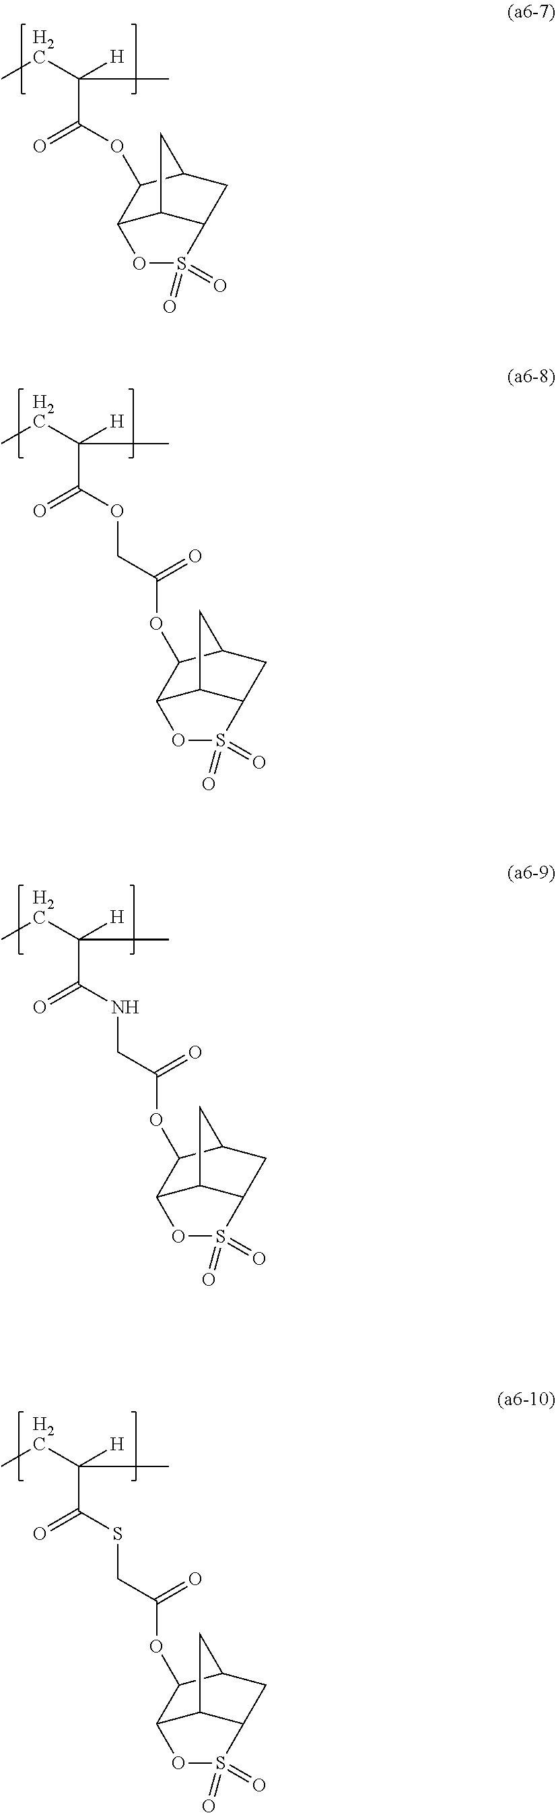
C12C3C(CC(C1OC(C(CC)([H])C)=O)C3)S(=O)(=O)O2.CCC([H])(C)C(OCC(OC1C2C3C(CC1C3)S(=O)(=O)O2)=O)=O.CCC([H])(C)C(NCC(OC1C2C3C(CC1C3)S(=O)(=O)O2)=O)=O.CCC([H])(C)C(SCC(OC1C2C3C(CC1C3)S(=O)(=O)O2)=O)=O
